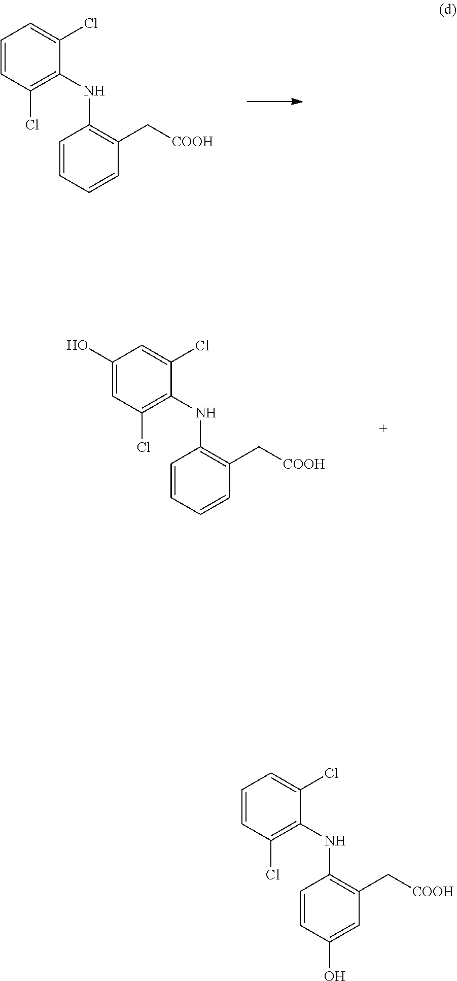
C1=CC(Cl)=C(NC2=C(C[COOH])C=CC=C2)C(Cl)=C1.C1(O)=CC(Cl)=C(NC2=C(C[COOH])C=CC=C2)C(Cl)=C1.C1=CC(Cl)=C(NC2=C(C[COOH])C=C(O)C=C2)C(Cl)=C1
